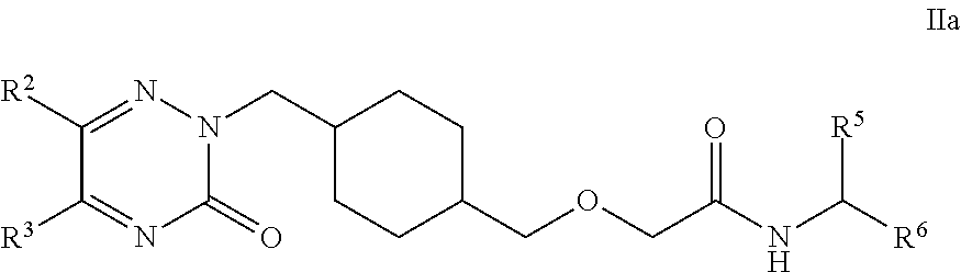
C1([R2])=NN(CC2CCC(COCC(NC([R6])[R5])=O)CC2)C(=O)N=C1[R3]
